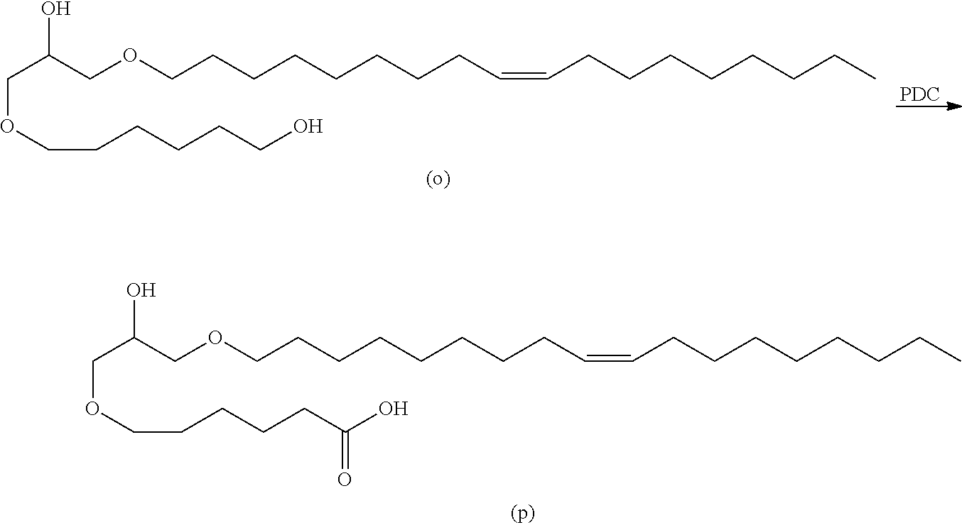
[PDC].C(C(COCCCCCCCCC=CCCCCCCCC)O)OCCCCCCO.C(C(COCCCCCCCCC=CCCCCCCCC)O)OCCCCCC(O)=O
